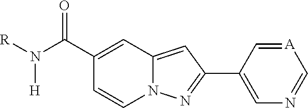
C1(C2=CN=C[A]=C2)=NN2C(=C1)C=C(C(N([H])[R])=O)C=C2
